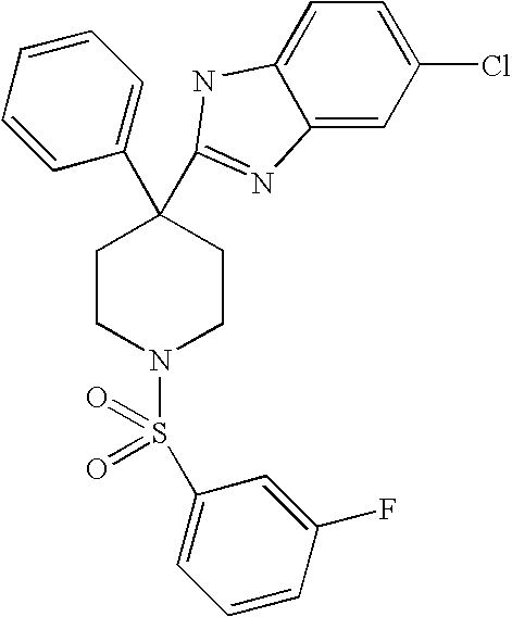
C1(C2(C3=NC4=CC(Cl)=CC=C4N3)CCN(S(C3=CC=CC(F)=C3)(=O)=O)CC2)=CC=CC=C1
